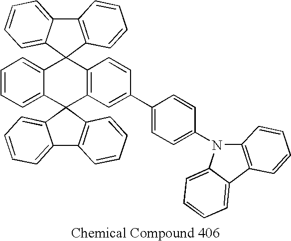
C12=CC=CC=C1C1(C3=C(C=CC(C4=CC=C(N5C6=C(C7=CC=CC=C57)C=CC=C6)C=C4)=C3)C23C2=CC=CC=C2C2=C3C=CC=C2)C2=C(C3=CC=CC=C31)C=CC=C2
